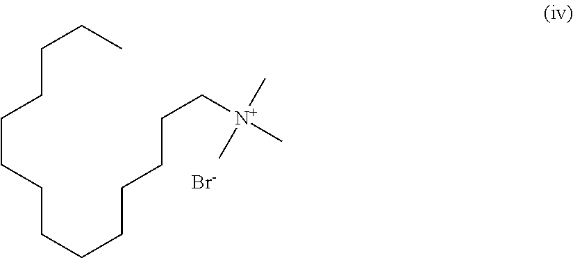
C(CCCCCCC[N+](C)(C)C)CCCCCC.[Br-]
